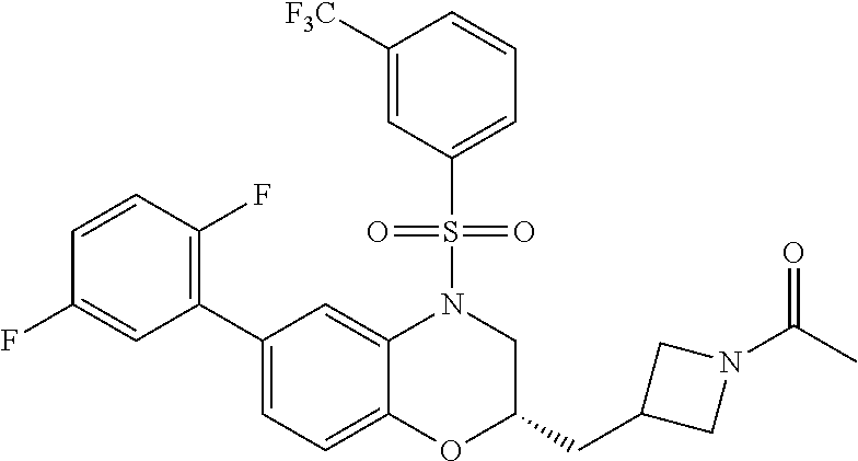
C1([F3C])=CC(S(=O)(=O)N2C3=CC(C4=C(F)C=CC(F)=C4)=CC=C3OC(CC3CN(C(C)=O)C3)C2)=CC=C1
